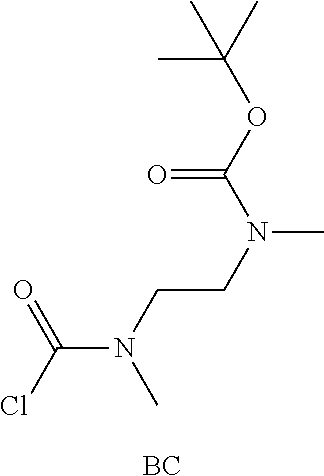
O=C(Cl)N(CCN(C)C(OC(C)(C)C)=O)C.[BC]
